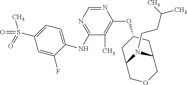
C1=C(F)C(NC2=NC=NC(OC3CC4COCC(C3)N4CCC(C)C)=C2C)=CC=C1S(=O)(C)=O
